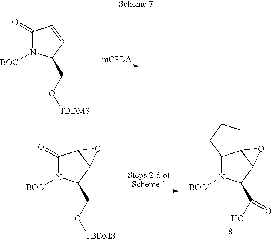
C12N([BOC])C(C(O)=O)C3C1(O3)CCC2.C1(=O)N([BOC])C(CO[TBDMS])C2C1O2.C1(=O)N([BOC])C(CO[TBDMS])C=C1
